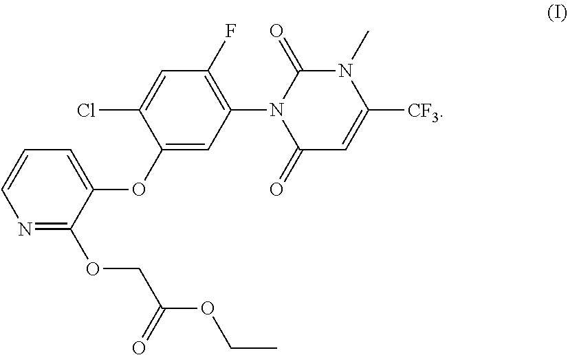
N1=C(OCC(OCC)=O)C(OC2=CC(N3C(=O)C=C([CF3])N(C)C3=O)=C(F)C=C2Cl)=CC=C1
